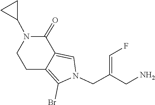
C1C2=C(Br)N(CC(=CF)CN)C=C2C(=O)N(C2CC2)C1
